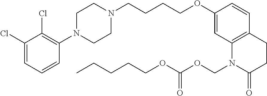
C1=C(Cl)C(Cl)=C(N2CCN(CCCCOC3=CC4=C(C=C3)CCC(=O)N4COC(OCCCCC)=O)CC2)C=C1
